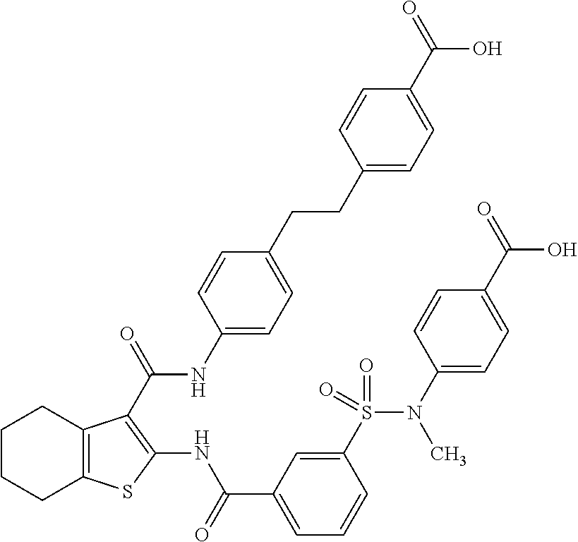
C1CCC2=C(C1)C(C(=O)NC1=CC=C(CCC3=CC=C(C(=O)O)C=C3)C=C1)=C(NC(C1=CC=CC(S(N(C)C3=CC=C(C(=O)O)C=C3)(=O)=O)=C1)=O)S2
